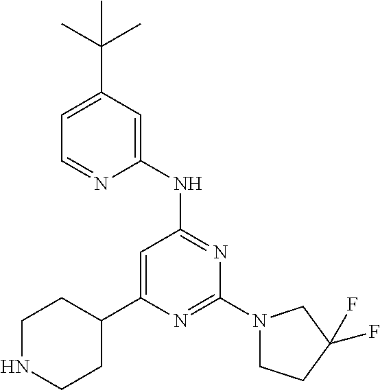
C1=C(C2CCNCC2)N=C(N2CCC(F)(F)C2)N=C1NC1=CC(C(C)(C)C)=CC=N1
